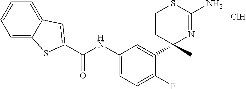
Cl.C(NC1=CC=C(F)C(C2(C)N=C(N)SCC2)=C1)(=O)C1=CC2=CC=CC=C2S1
